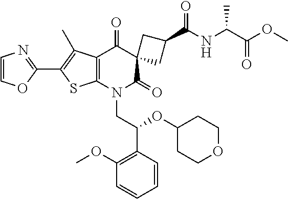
C1=COC(C2=C(C)C3=C(S2)N(CC(OC2CCOCC2)C2=C(OC)C=CC=C2)C(=O)C2(C3=O)CC(C(NC(C(OC)=O)C)=O)C2)=N1
